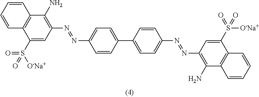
C1(S([O-Na+])(=O)=O)=CC(N=NC2=CC=C(C3=CC=C(N=NC4=C(N)C5=C(C(S(=O)([O-Na+])=O)=C4)C=CC=C5)C=C3)C=C2)=C(N)C2=C1C=CC=C2
